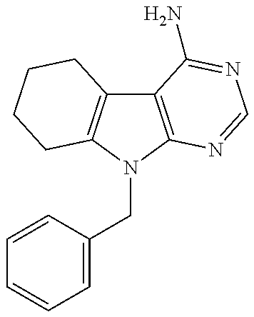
C12=C(N(CC3=CC=CC=C3)C3=C1CCCC3)N=CN=C2N
